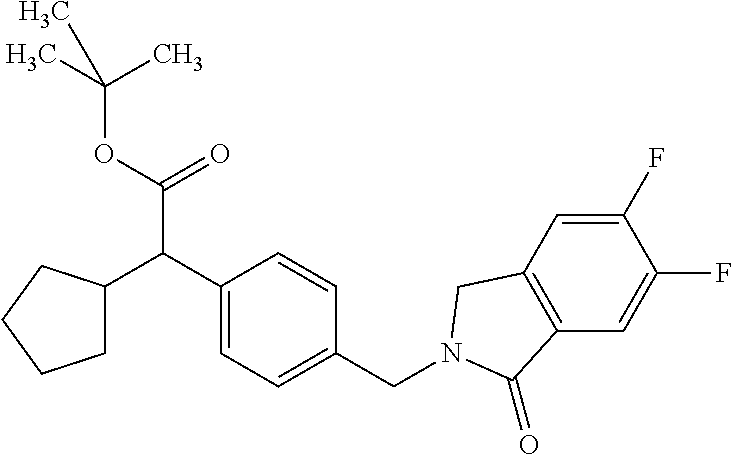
C1(F)=CC2=C(C=C1F)C(=O)N(CC1=CC=C(C(C(OC(C)(C)C)=O)C3CCCC3)C=C1)C2
